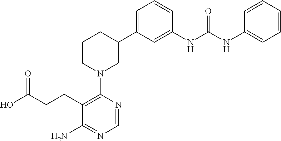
C1(CCC(O)=O)=C(N2CC(C3=CC=CC(NC(NC4=CC=CC=C4)=O)=C3)CCC2)N=CN=C1N
